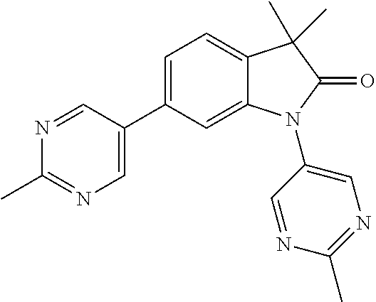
C1=C(C2=CC=C3C(=C2)N(C2=CN=C(C)N=C2)C(=O)C3(C)C)C=NC(C)=N1
